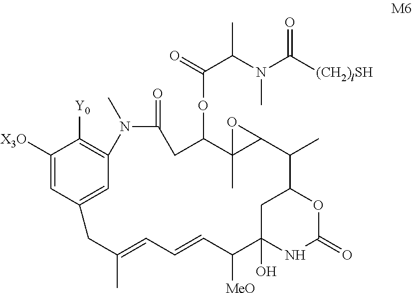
C1([X3O])=CC2=CC(=C1[Y0])N(C)C(=O)CC(OC(C(N(C(=O)[(CH2)lSH])C)C)=O)C1(C)C(O1)C(C)C1CC(O)(NC(=O)O1)C([MeO])C=CC=C(C)C2
